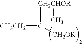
[CH3CH2]C([CH2OR])[CH2CHOR]C
